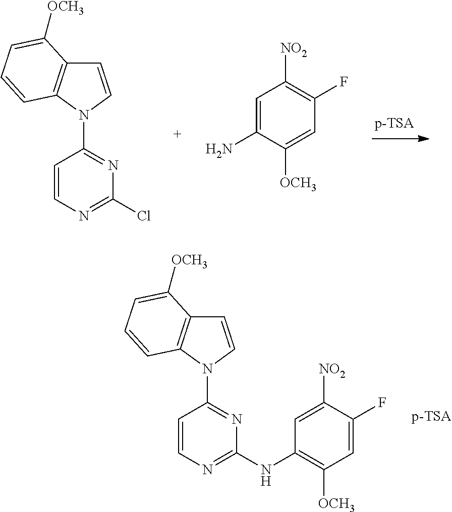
C1=C(N)C([OCH3])=CC(F)=C1[NO2].C1=CN=C(Cl)N=C1N1C=CC2=C1C=CC=C2[OCH3].C1=CN=C(NC2=C([OCH3])C=C(F)C([NO2])=C2)N=C1N1C=CC2=C1C=CC=C2[OCH3]
